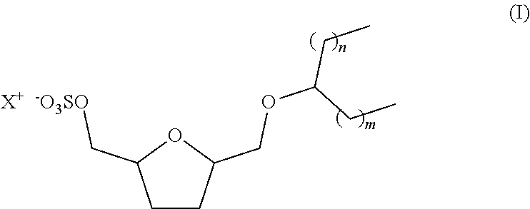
C1CC(COC(CC)CC)OC1C[X+  -O3SO]
